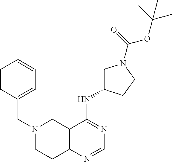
C1=CC(CN2CCC3=C(C2)C(NC2CN(C(OC(C)(C)C)=O)CC2)=NC=N3)=CC=C1
